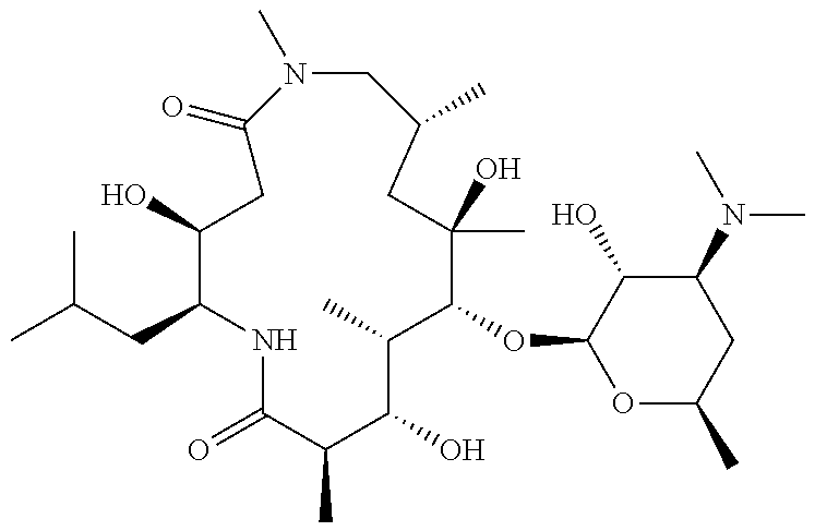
OC1CC(=O)N(C)CC(C)CC(C)(O)C(OC2OC(C)CC(N(C)C)C2O)C(C)C(O)C(C)C(=O)NC1CC(C)C
